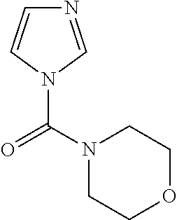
N1=CN(C(N2CCOCC2)=O)C=C1
